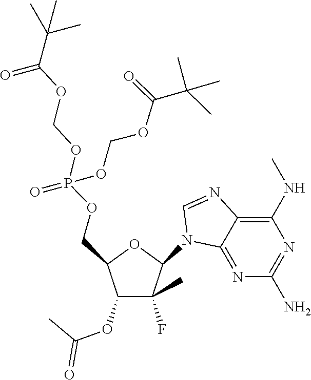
C1(N2C3=NC(N)=NC(NC)=C3N=C2)C(F)(C)C(OC(C)=O)C(COP(OCOC(=O)C(C)(C)C)(=O)OCOC(=O)C(C)(C)C)O1
